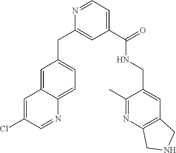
C1=NC(CC2=CC=C3C(=C2)C=C(Cl)C=N3)=CC(C(NCC2=CC3=C(N=C2C)CNC3)=O)=C1
